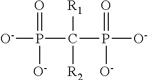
P(C(P([O-])([O-])=O)([R2])[R1])([O-])([O-])=O
